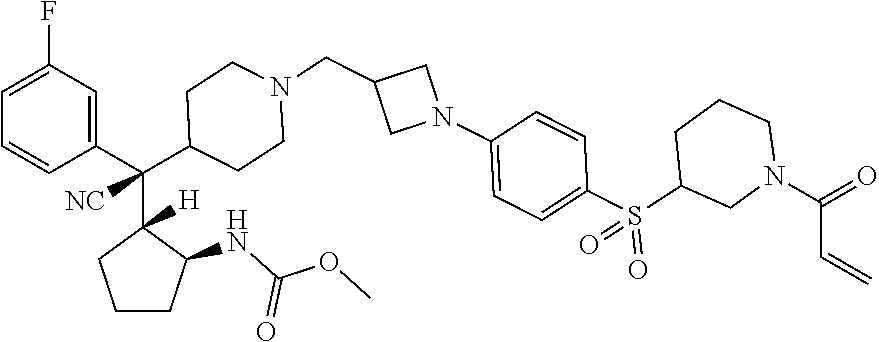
C1=C(F)C=C(C(C2([H])CCCC2NC(OC)=O)(C2CCN(CC3CN(C4=CC=C(S(=O)(=O)C5CN(C(C=C)=O)CCC5)C=C4)C3)CC2)[NC])C=C1
